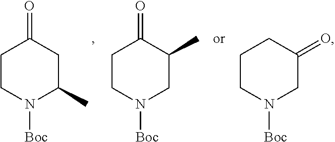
C1CN([Boc])C(C)CC1=O.C1CN([Boc])CC(C)C1=O.C1CN([Boc])CC(=O)C1
